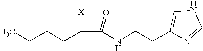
CCCCC(C(NCCC1=CNC=N1)=O)[X1]
